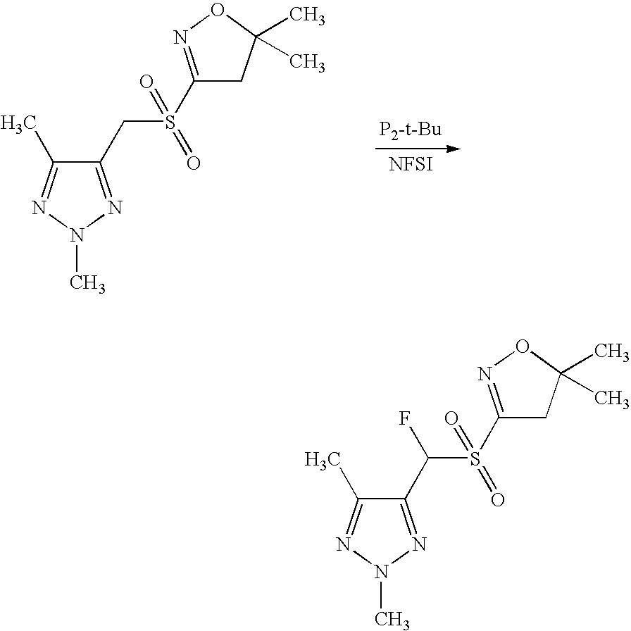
[NFSI].C1(CS(C2=NOC(C)(C)C2)(=O)=O)=NN(C)N=C1C.C1(C(S(C2=NOC(C)(C)C2)(=O)=O)F)=NN(C)N=C1C
